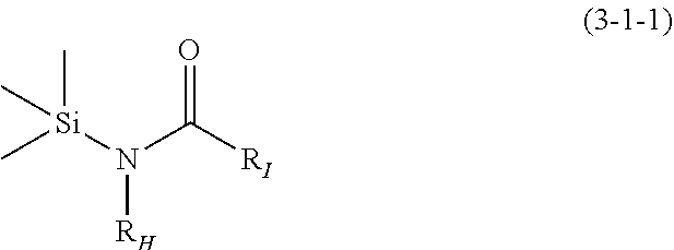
[Si](C)(N(C([RI])=O)[RH])(C)C
